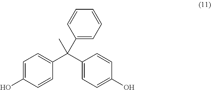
C1=C(O)C=CC(C(C2=CC=C(O)C=C2)(C2=CC=CC=C2)C)=C1
